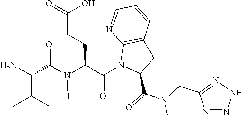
NC(C(C)C)C(N(C(C(N1C(C(=O)N(CC2=NNN=N2)[H])CC2=C1N=CC=C2)=O)CCC(=O)O)[H])=O
